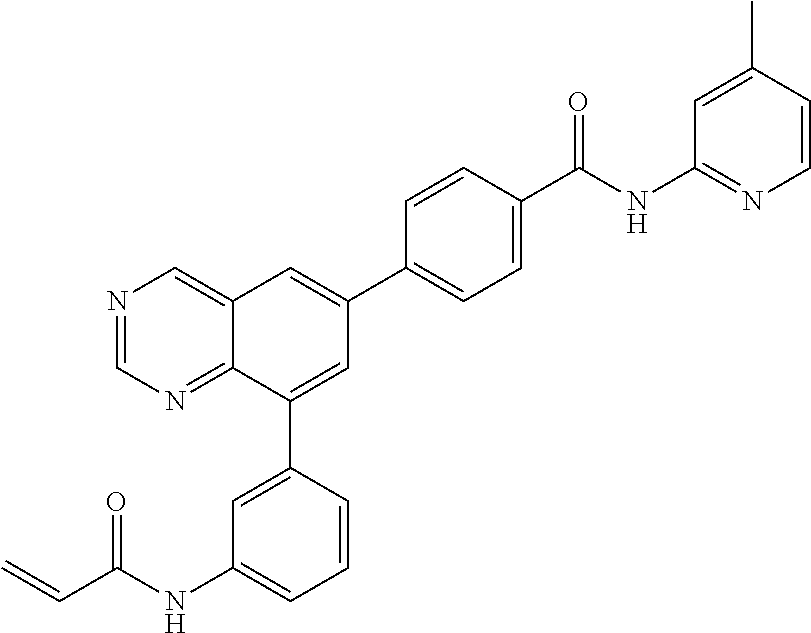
C1=CC(C(NC2=NC=CC(C)=C2)=O)=CC=C1C1=CC2=CN=CN=C2C(C2=CC(NC(=O)C=C)=CC=C2)=C1
